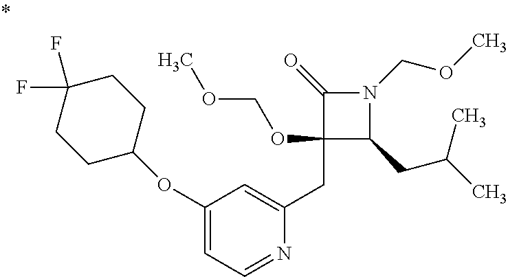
C1(CC2=CC(OC3CCC(F)(F)CC3)=CC=N2)(OCOC)C(CC(C)C)N(COC)C1=O
